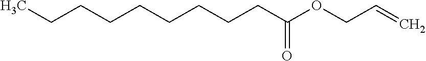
C(CCCCCC(OCC=C)=O)CCC
